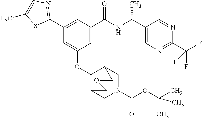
C1=C(C(=O)NC(C)C2=CN=C(C(F)(F)F)N=C2)C=C(C2=NC=C(C)S2)C=C1OC1C2CN(C(=O)OC(C)(C)C)CC1COC2
